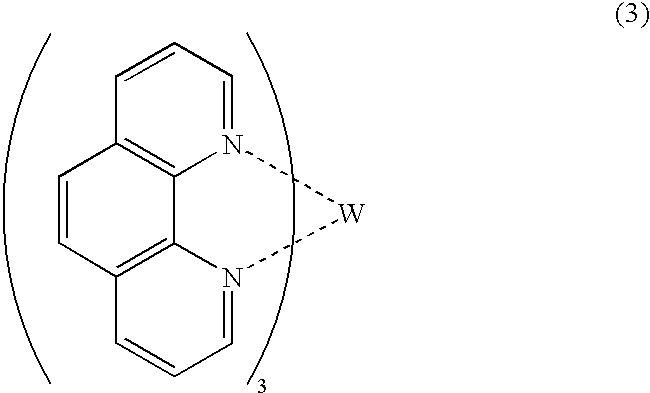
C1=CC2=C3N(=C1)[W]N1=CC=CC(=C31)C=C2
